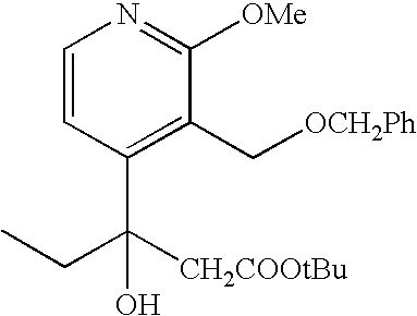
C1=CC(C([CH2COOtBu])(CC)O)=C(C[OCH2Ph])C([OMe])=N1
